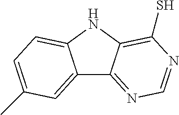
C12=CC(C)=CC=C1NC1=C(S)N=CN=C21
